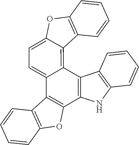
C1=CC=CC2=C1C1=C(C3=C(C4=C5C(=CC=C14)OC1=C5C=CC=C1)C1=C(C=CC=C1)N3)O2
